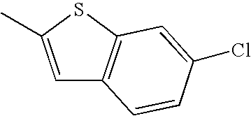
C1=C(C)SC2=C1C=CC(Cl)=C2
